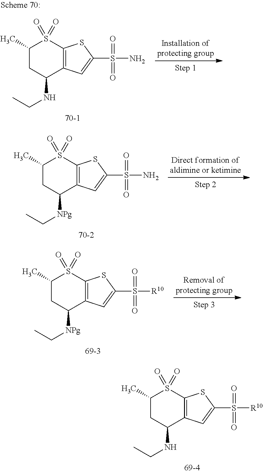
C1(C)CC([NPg]CC)C2=C(S1(=O)=O)SC(S(N)(=O)=O)=C2.C1(C)CC(NCC)C2=C(S1(=O)=O)SC(S([R10])(=O)=O)=C2.C1(C)CC([NPg]CC)C2=C(S1(=O)=O)SC(S([R10])(=O)=O)=C2.C1(C)CC(NCC)C2=C(S1(=O)=O)SC(S(N)(=O)=O)=C2
